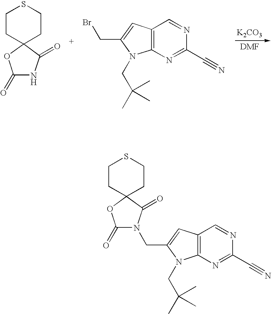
C1CC2(CCS1)C(=O)NC(=O)O2.[K2CO3].C12=C(N=C(C#N)N=C1)N(CC(C)(C)C)C(CBr)=C2.C12=C(N=C(C#N)N=C1)N(CC(C)(C)C)C(CN1C(=O)OC3(CCSCC3)C1=O)=C2
